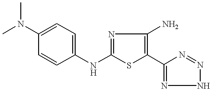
C1(NC2=CC=C(N(C)C)C=C2)=NC(N)=C(C2=NNN=N2)S1
